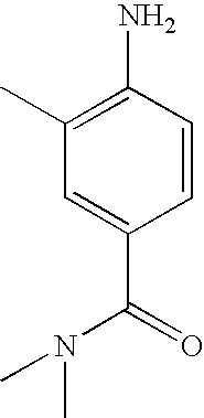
C1(C)=C(N)C=CC(C(=O)N(C)C)=C1
